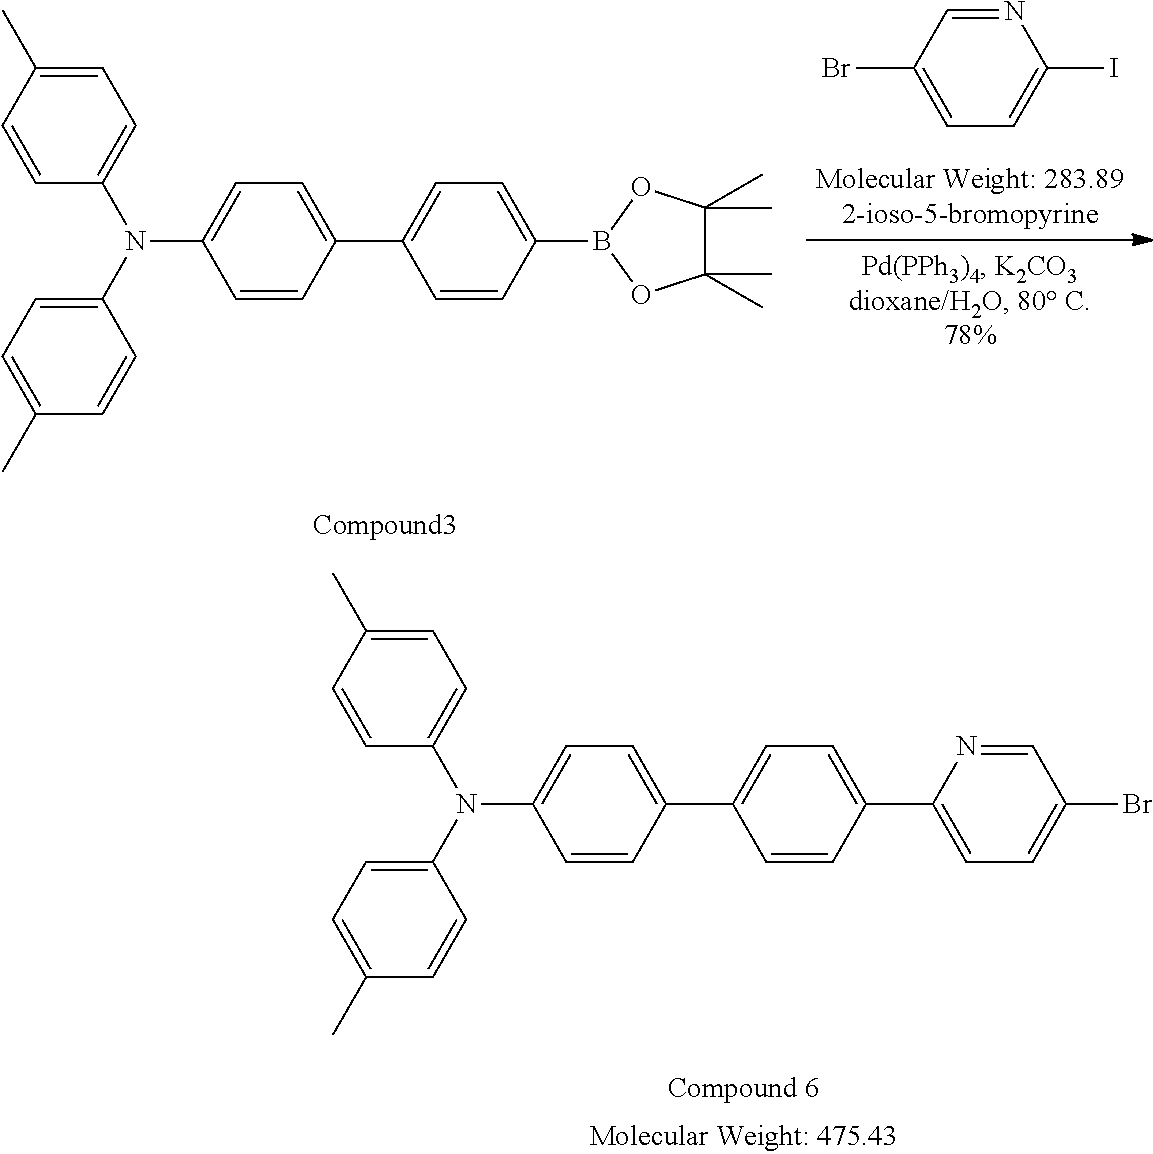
C1=C(C)C=CC(N(C2=CC=C(C)C=C2)C2=CC=C(C3=CC=C(B4OC(C)(C)C(C)(C)O4)C=C3)C=C2)=C1.N1=CC(Br)=CC=C1I.C1=C(C)C=CC(N(C2=CC=C(C)C=C2)C2=CC=C(C3=CC=C(C4=CC=C(Br)C=N4)C=C3)C=C2)=C1
